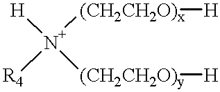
[H][N+]([(CH2CH2O)y][H])([(CH2CH2O)x][H])[R4]
